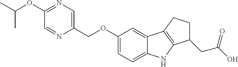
N1=C(OC(C)C)C=NC(COC2=CC=C3C(=C2)C2=C(N3)C(CC(O)=O)CC2)=C1
